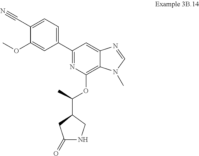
C1(C2=NC(OC(C3CC(=O)NC3)C)=C3C(=C2)N=CN3C)=CC=C(C#N)C(OC)=C1
